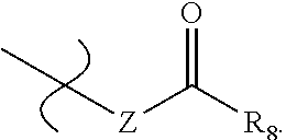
C([R8])(=O)[Z]CC
